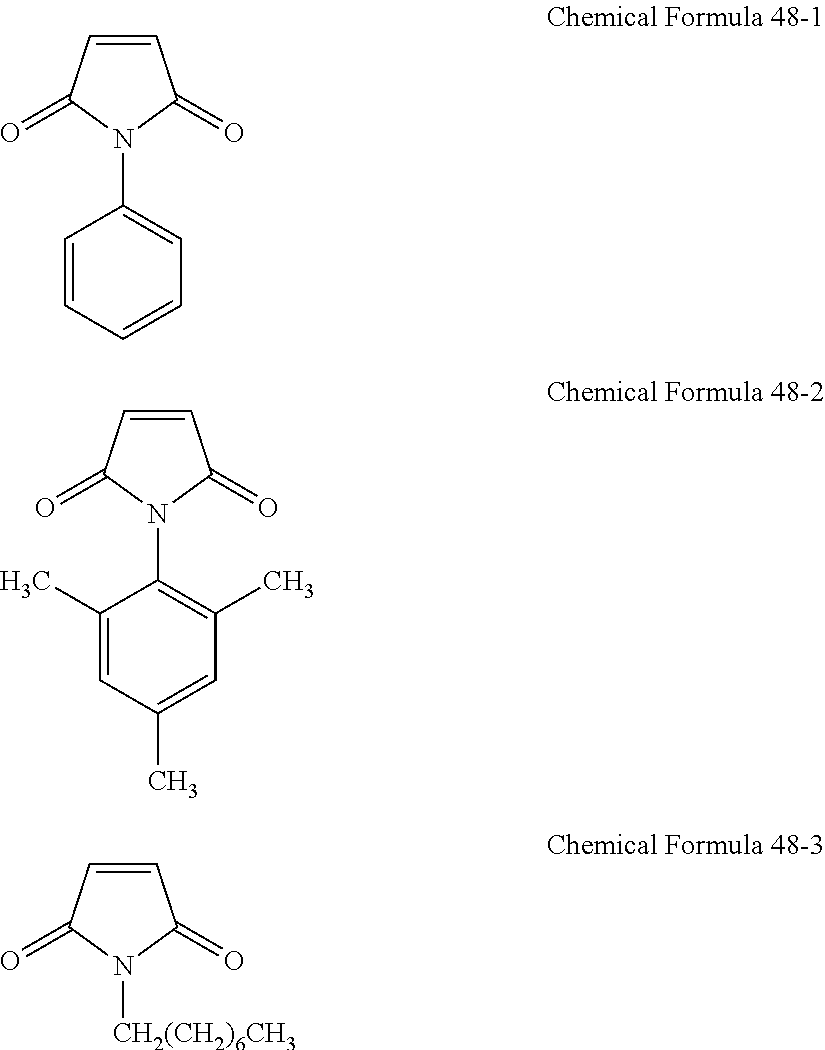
C1=CC(=O)N(C2=CC=CC=C2)C1=O.C1=CC(=O)N(C2=C(C)C=C(C)C=C2C)C1=O.C1=CC(=O)N([CH2(CH2)6CH3])C1=O
